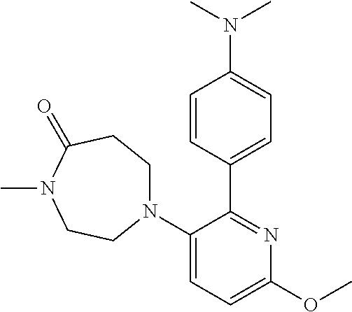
C1=CC(C2=NC(OC)=CC=C2N2CCC(=O)N(C)CC2)=CC=C1N(C)C
